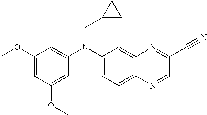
C1(OC)=CC(OC)=CC(N(C2=CC=C3C(=C2)N=C(C#N)C=N3)CC2CC2)=C1
